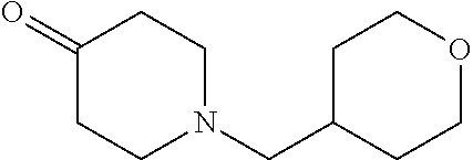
C(N1CCC(=O)CC1)C1CCOCC1
